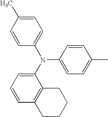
N(C1=CC=C(C)C=C1)(C1=CC=CC2=C1CCCC2)C1=CC=C(C)C=C1
